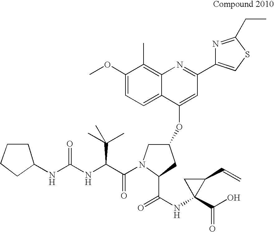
C1(OC)=CC=C2C(=C1C)N=C(C1=CSC(CC)=N1)C=C2OC1CN(C(=O)C(C(C)(C)C)NC(NC2CCCC2)=O)C(C(=O)NC2(C(=O)O)C(C=C)C2)C1
